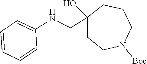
C1(O)(CNC2=CC=CC=C2)CCN([Boc])CCC1
